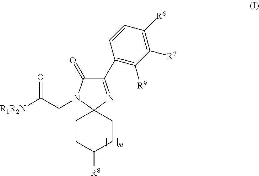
C1CC([R8])CCC12N=C(C1=C([R9])C([R7])=C([R6])C=C1)C(=O)N2CC([R1R2N])=O
